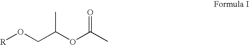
[R]OCC(OC(C)=O)C
